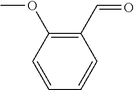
C1(C=O)=C(OC)C=CC=C1
